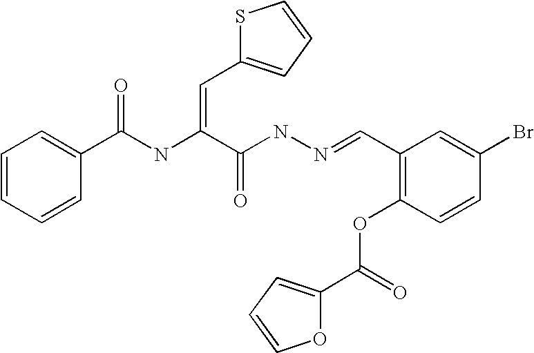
C1=CC=CC(C(NC(C(NN=CC2=C(OC(=O)C3=CC=CO3)C=CC(Br)=C2)=O)=CC2=CC=CS2)=O)=C1
